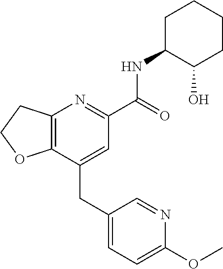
C12=C(CCO1)N=C(C(NC1C(O)CCCC1)=O)C=C2CC1=CC=C(OC)N=C1
